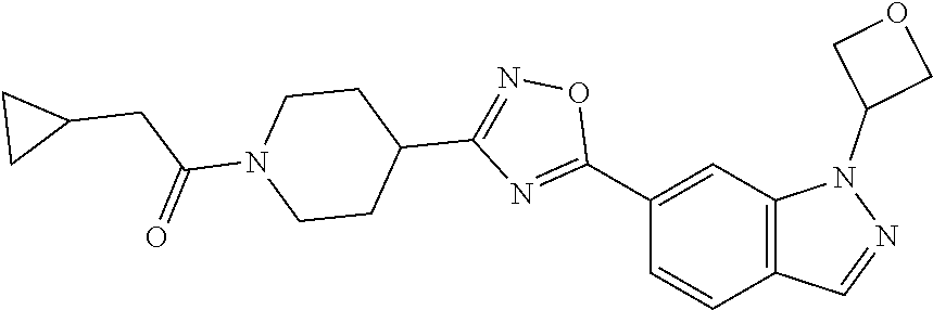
C1(C2=NC(C3CCN(C(=O)CC4CC4)CC3)=NO2)=CC2=C(C=C1)C=NN2C1COC1
